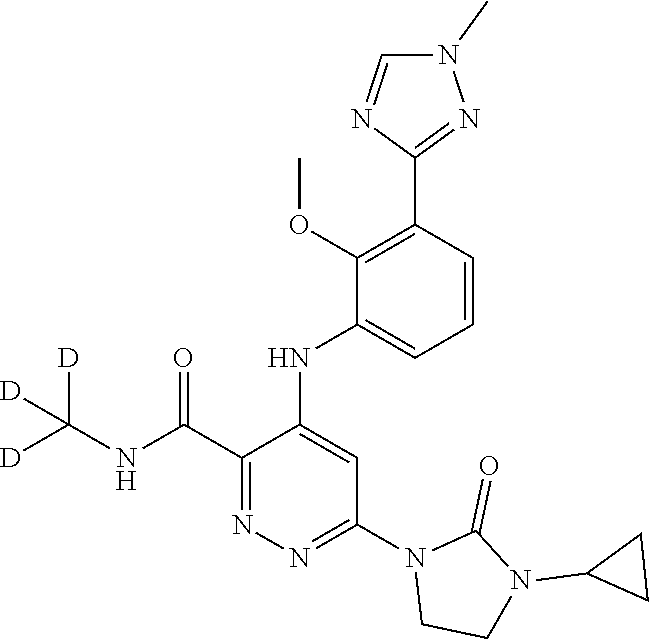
C1(C(NC([D])([D])[D])=O)=NN=C(N2CCN(C3CC3)C2=O)C=C1NC1=CC=CC(C2=NN(C)C=N2)=C1OC
